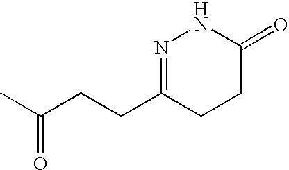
CC(CCC1=NNC(=O)CC1)=O
